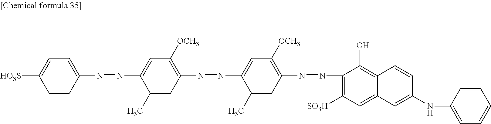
C1(N=NC2=CC([OCH3])=C(N=NC3=C([SO3H])C=C4C(=C3O)C=CC(NC3=CC=CC=C3)=C4)C=C2C)=C([OCH3])C=C(N=NC2=CC=C([HO3S])C=C2)C(C)=C1
